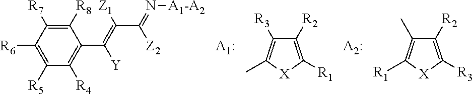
C1([R8])=C([R7])C([R6])=C([R5])C([R4])=C1C(=C(C(=N[A1-A2])[Z2])[Z1])[Y].C1([R2])=C([R1])[X]C(C)=C1[R3].C1([R2])=C([R3])[X]C([R1])=C1C.[A1:].[A2:]
